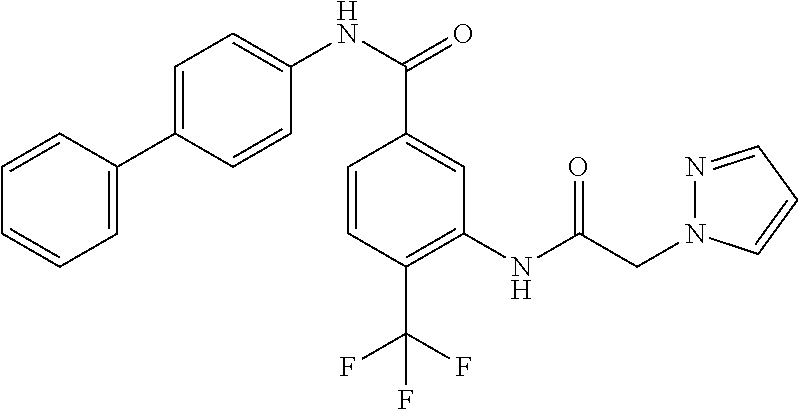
C1=CC(C2=CC=C(NC(=O)C3=CC(NC(CN4N=CC=C4)=O)=C(C(F)(F)F)C=C3)C=C2)=CC=C1
